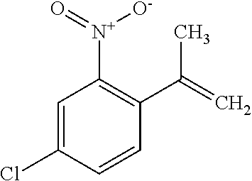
O=[N+](C1=C(C(=C)C)C=CC(Cl)=C1)[O-]
